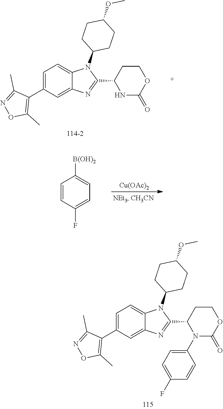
C1(C2N(C3=CC=C(F)C=C3)C(=O)OCC2)=NC2=CC(C3=C(C)ON=C3C)=CC=C2N1C1CCC(OC)CC1.C1(C2NC(=O)OCC2)=NC2=CC(C3=C(C)ON=C3C)=CC=C2N1C1CCC(OC)CC1.C1=CC(F)=CC=C1[B(OH)2].[Cu(OAc)2]
